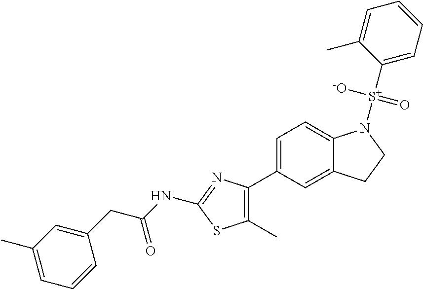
C1=C(C2=C(C)SC(NC(CC3=CC(C)=CC=C3)=O)=N2)C=C2C(=C1)N([S+](C1=CC=CC=C1C)([-O])=O)CC2
